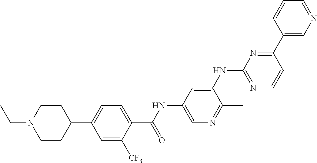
C1=C([CF3])C(C(NC2=CN=C(C)C(NC3=NC=CC(C4=CN=CC=C4)=N3)=C2)=O)=CC=C1C1CCN(CC)CC1
